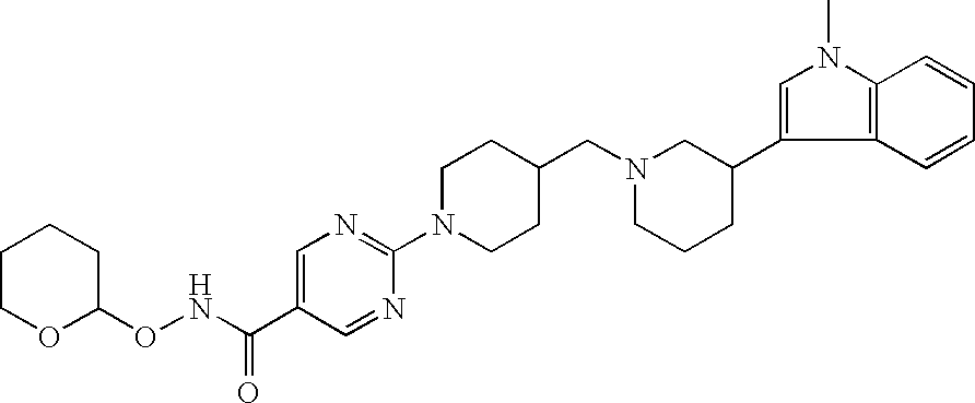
C1=C(C(NOC2CCCCO2)=O)C=NC(N2CCC(CN3CCCC(C4=CN(C)C5=C4C=CC=C5)C3)CC2)=N1
